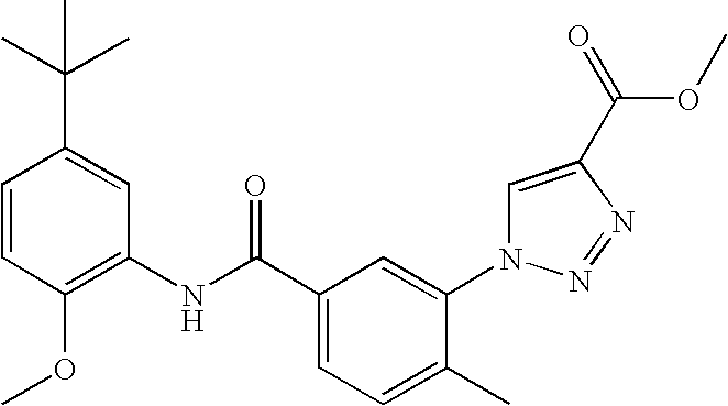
C1=CC(C(C)(C)C)=CC(NC(C2=CC=C(C)C(N3C=C(C(=O)OC)N=N3)=C2)=O)=C1OC
